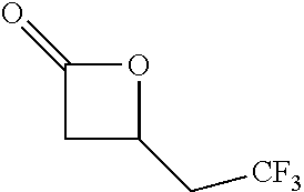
C1(=O)CC(C[CF3])O1
